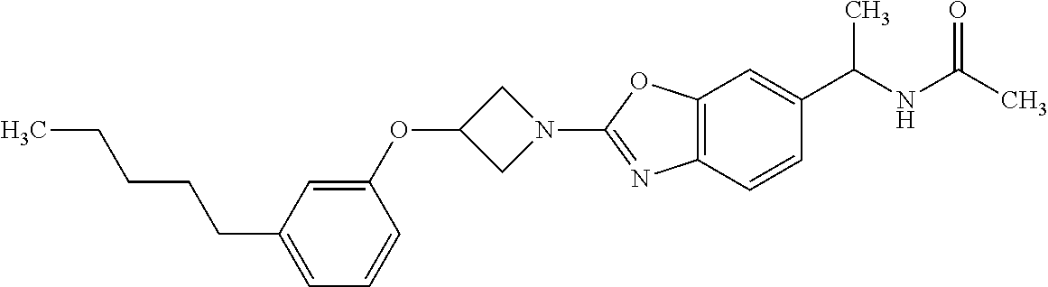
C(C1=CC=CC(OC2CN(C3=NC4=C(O3)C=C(C(NC(C)=O)C)C=C4)C2)=C1)CCCC
